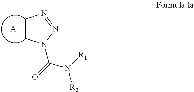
C1=CN(C(=O)N([R1])[R2])N=N1.[A]
